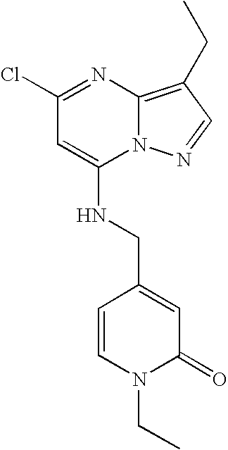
C1(Cl)=NC2=C(CC)C=NN2C(NCC2=CC(=O)N(CC)C=C2)=C1
